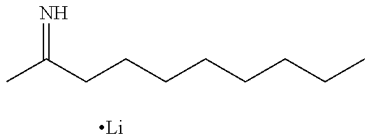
CC(CCCCCCCC)=N.[Li]
